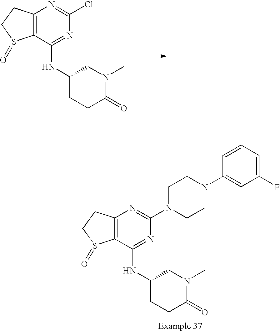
C12=C(C(NC3CN(C)C(=O)CC3)=NC(Cl)=N1)S(=O)CC2.C12=C(C(NC3CN(C)C(=O)CC3)=NC(N3CCN(C4=CC(F)=CC=C4)CC3)=N1)S(=O)CC2
